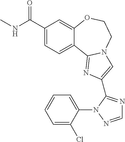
C1(C(NC)=O)=CC=C2C(=C1)OCCN1C2=NC(C2=NC=NN2C2=CC=CC=C2Cl)=C1
